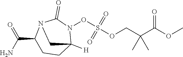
COC(C(COS(ON1C2([H])CCC(C(N)=O)N(C1=O)C2)(=O)=O)(C)C)=O
